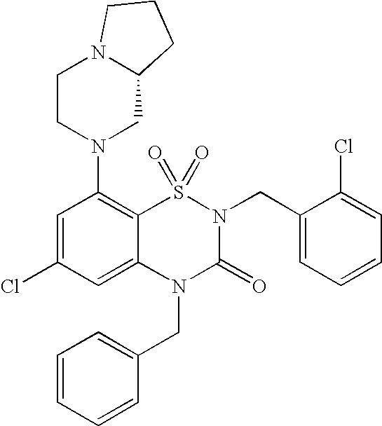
C1=C(Cl)C=C2C(=C1N1CC3N(CC1)CCC3)S(=O)(=O)N(CC1=CC=CC=C1Cl)C(=O)N2CC1=CC=CC=C1
